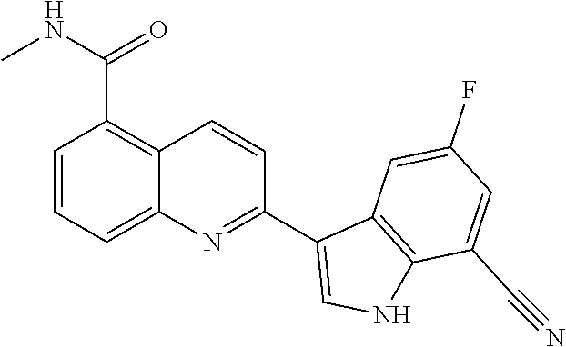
C1=CC=C2C(=C1C(=O)NC)C=CC(C1=CNC3=C1C=C(F)C=C3C#N)=N2
